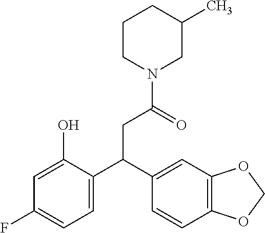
C1=C(O)C(C(C2=CC3=C(C=C2)OCO3)CC(N2CC(C)CCC2)=O)=CC=C1F
